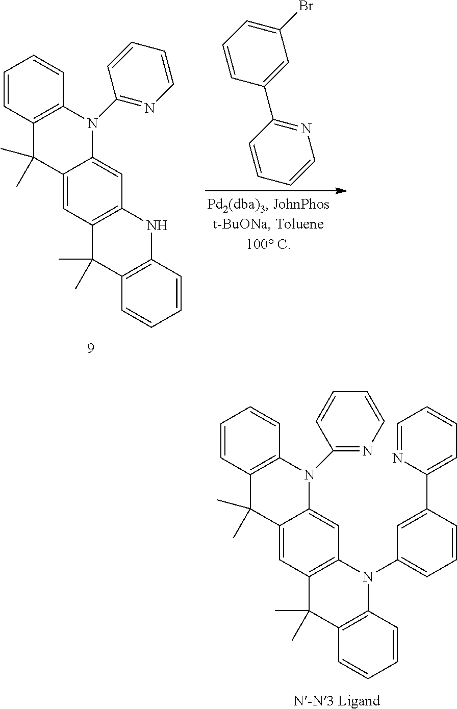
C1=CC2=C(C=C1)N(C1=NC=CC=C1)C1=CC3=C(C=C1C2(C)C)C(C)(C)C1=C(N3)C=CC=C1.C1(C2=CC(Br)=CC=C2)=NC=CC=C1.C1=CC2=C(C=C1)N(C1=NC=CC=C1)C1=CC3=C(C=C1C2(C)C)C(C)(C)C1=C(N3C2=CC=CC(C3=CC=CC=N3)=C2)C=CC=C1
